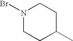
N1(Br)CCC(C)CC1
